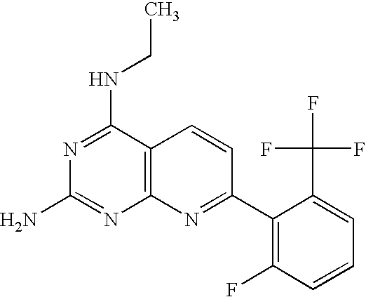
C12=C(C(NCC)=NC(N)=N1)C=CC(C1=C(F)C=CC=C1C(F)(F)F)=N2
